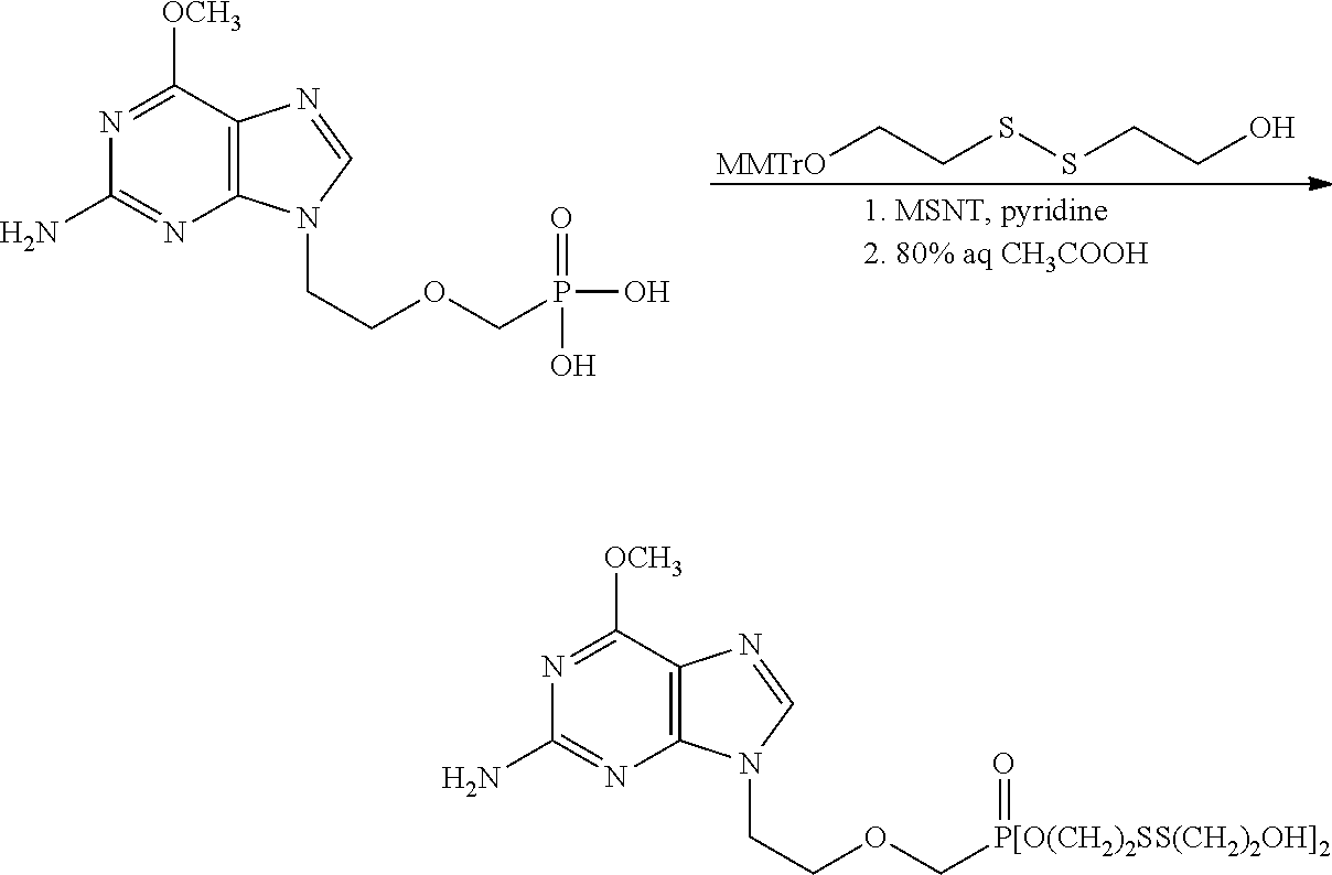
N1=C([OCH3])C2=C(N=C1N)N(CCOCP(O)(=O)O)C=N2.[MMTrO]CCSSCCO.N1=C([OCH3])C2=C(N=C1N)N(CCOC[P[O(CH2)2SS(CH2)2OH]2]=O)C=N2
